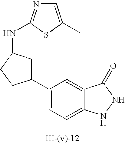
C1=C(C2CC(NC3=NC=C(C)S3)CC2)C=C2C(=C1)NNC2=O
